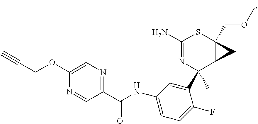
C#CCOC1=CN=C(C(NC2=CC=C(F)C(C3(C)C4C(COC)(SC(N)=N3)C4)=C2)=O)C=N1
